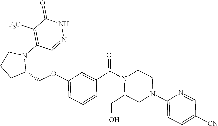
C1CCN(C2=C([F3C])C(=O)NN=C2)C1COC1=CC=CC(C(N2C(CO)CN(C3=CC=C([CN])C=N3)CC2)=O)=C1
